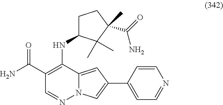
C12=CC(C3=CC=NC=C3)=CN1N=CC(C(=O)N)=C2NC1CCC(C)(C(N)=O)C1(C)C
